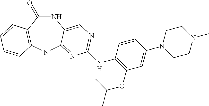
N1C(=O)C2=C(N(C)C3=NC(NC4=C(OC(C)C)C=C(N5CCN(C)CC5)C=C4)=NC=C13)C=CC=C2
